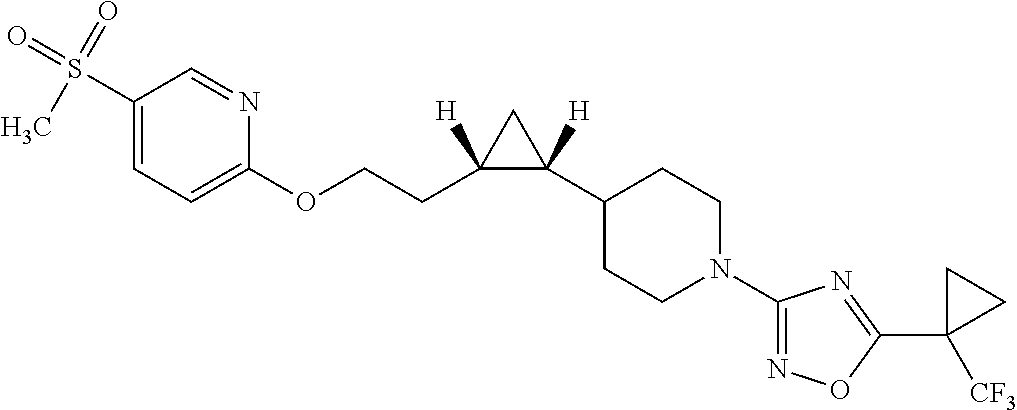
C1(S(=O)(=O)C)=CC=C(OCCC2([H])C([H])(C3CCN(C4=NOC(C5([CF3])CC5)=N4)CC3)C2)N=C1
